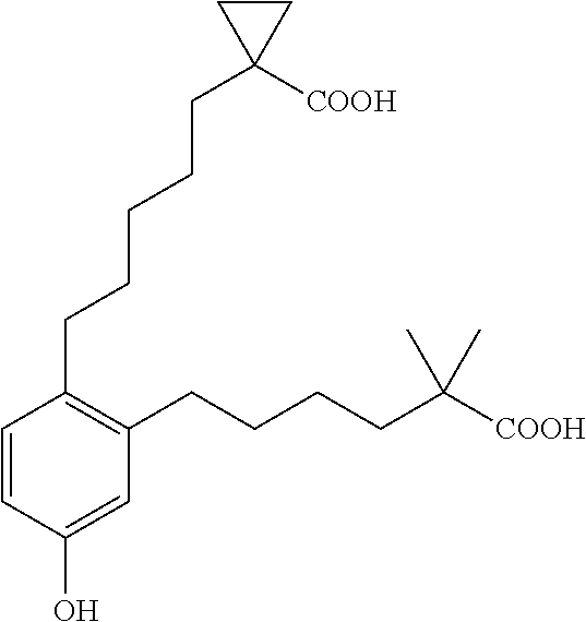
C1=CC(O)=CC(CCCCC([COOH])(C)C)=C1CCCCCC1([COOH])CC1
